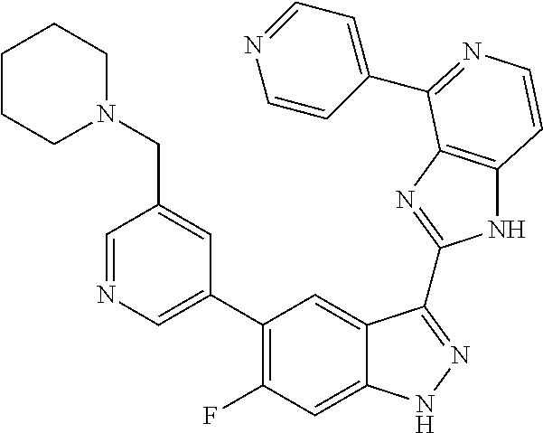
C1=C(C2=C(F)C=C3C(=C2)C(C2=NC4=C(N2)C=CN=C4C2=CC=NC=C2)=NN3)C=C(CN2CCCCC2)C=N1
